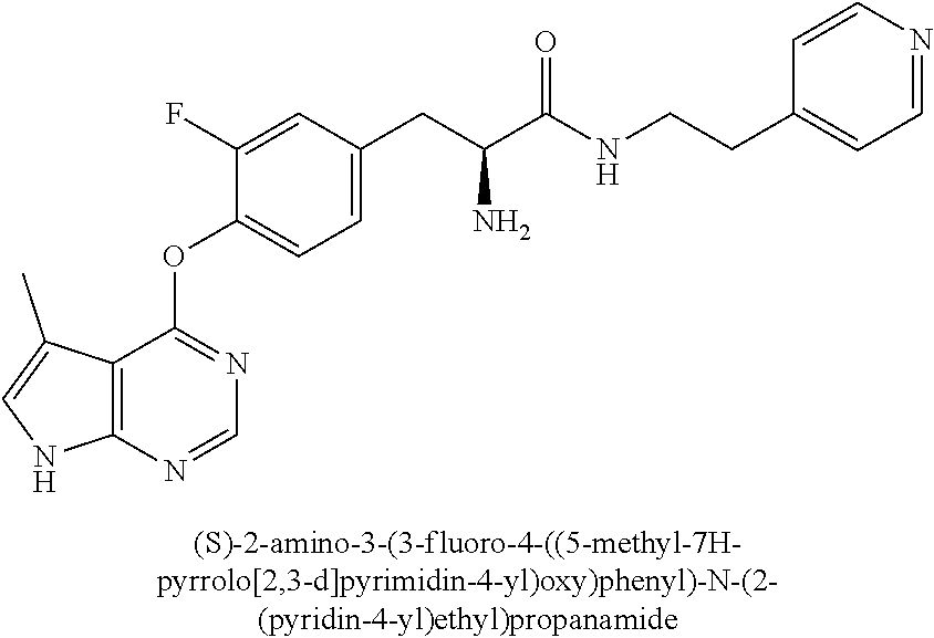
C1(F)=CC(CC(C(NCCC2=CC=NC=C2)=O)N)=CC=C1OC1=NC=NC2=C1C(C)=CN2
